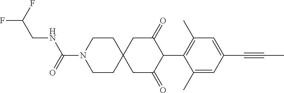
C1CN(C(=O)NCC(F)F)CCC12CC(=O)C(C1=C(C)C=C(C#CC)C=C1C)C(=O)C2
